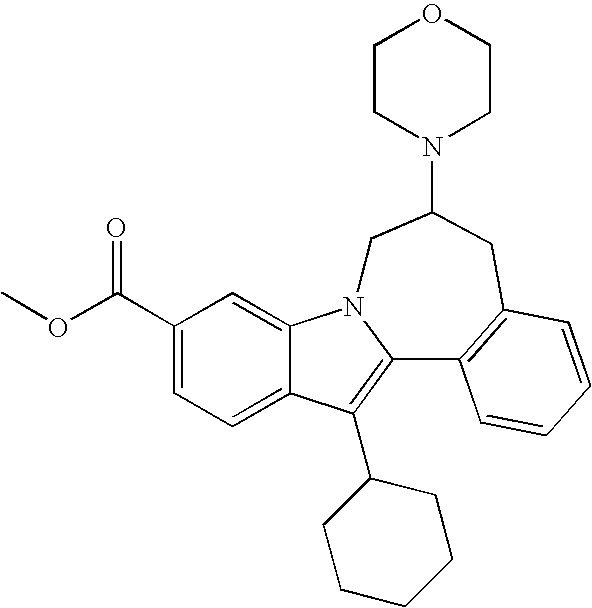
C12=CC=C(C(OC)=O)C=C1N1C(=C2C2CCCCC2)C2=C(CC(N3CCOCC3)C1)C=CC=C2
